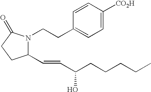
C1(C=CC(CCCCC)O)N(CCC2=CC=C([CO2H])C=C2)C(=O)CC1
